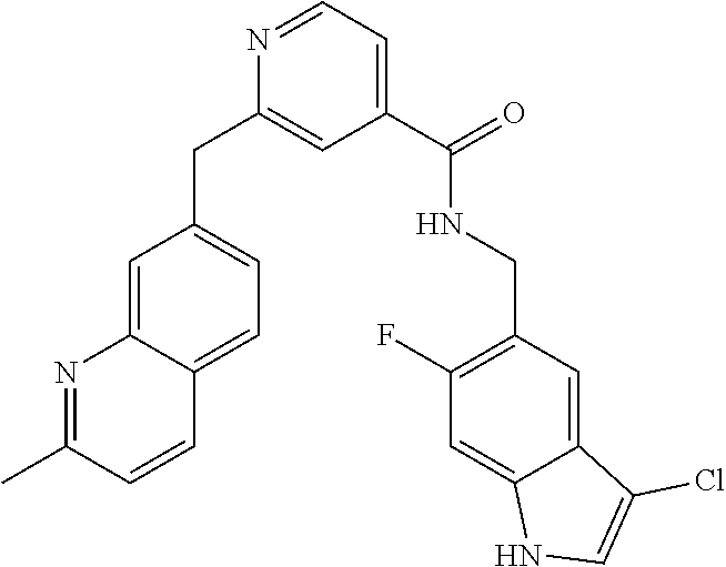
N1=CC=C(C(NCC2=C(F)C=C3C(=C2)C(Cl)=CN3)=O)C=C1CC1=CC=C2C(=C1)N=C(C)C=C2
